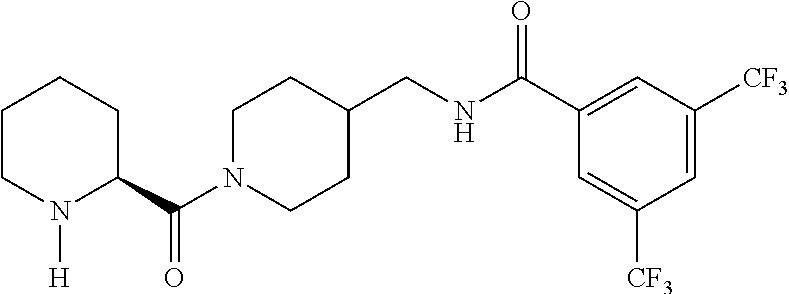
C1N(C(C2CCCCN2[H])=O)CCC(CNC(C2=CC([CF3])=CC([CF3])=C2)=O)C1
